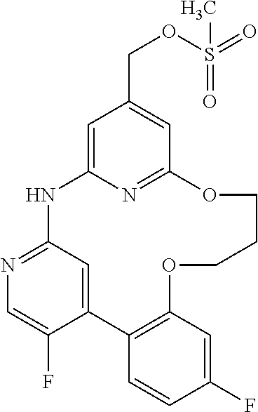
C12=CC(=NC=C1F)NC1=CC(COS(=O)(=O)C)=CC(=N1)OCCCOC1=C2C=CC(F)=C1
